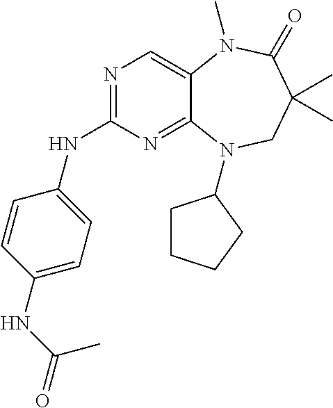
N1=C(NC2=CC=C(NC(C)=O)C=C2)N=C2C(=C1)N(C)C(=O)C(C)(C)CN2C1CCCC1
